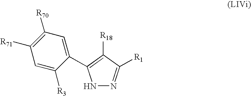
N1N=C([R1])C([R18])=C1C1=CC([R70])=C([R71])C=C1[R3]
